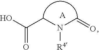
[A].OC(CN(C=O)[R4])=O
